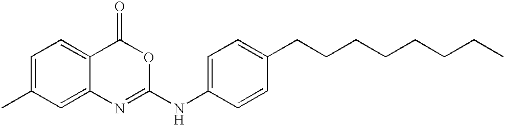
C1=C(C)C=C2C(=C1)C(=O)OC(NC1=CC=C(CCCCCCCC)C=C1)=N2
